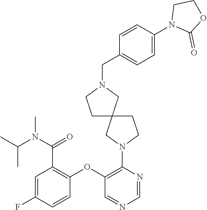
C1=C(F)C=CC(OC2=C(N3CC4(CC3)CCN(CC3=CC=C(N5C(=O)OCC5)C=C3)C4)N=CN=C2)=C1C(=O)N(C(C)C)C
